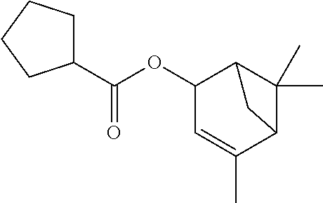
C1(OC(C2CCCC2)=O)C=C(C)C2C(C)(C)C1C2
